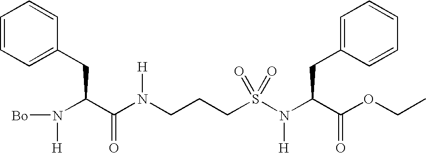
N(C(C(N(CCCS(N([H])C(C(=O)OCC)CC1=CC=CC=C1)(=O)=O)[H])=O)CC1=CC=CC=C1)([H])[Bo]
